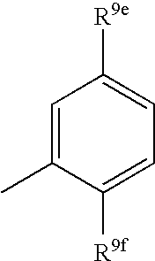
C1=C(C)C([R9f])=CC=C1[R9e]
